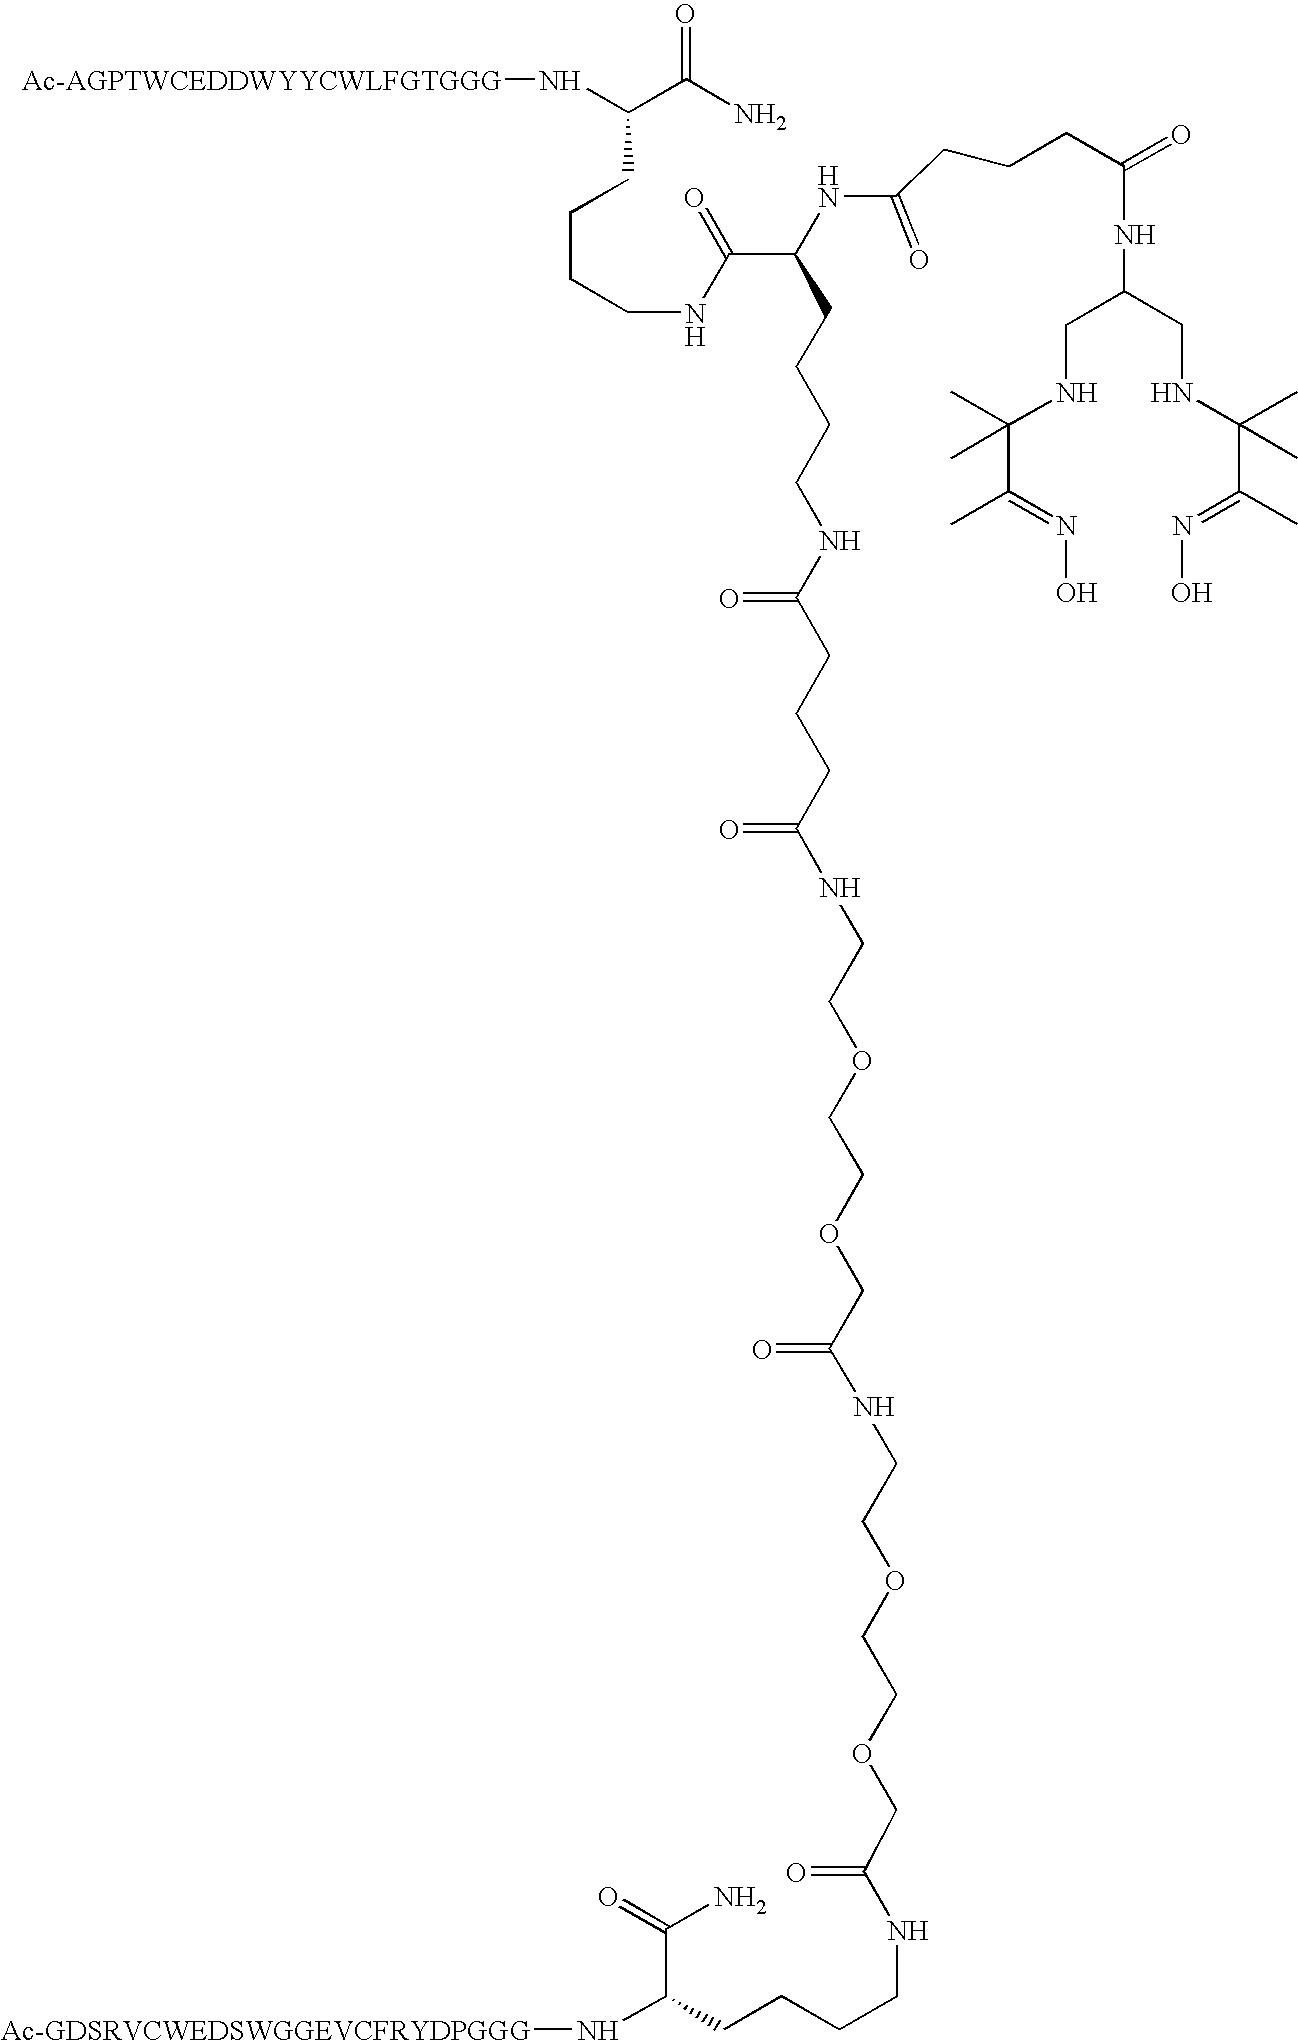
N([Ac-AGPTWCEDDWYYCWLFGTGGG])C(C(N)=O)CCCCNC(C(NC(CCCC(=O)NC(CNC(C(C)=NO)(C)C)CNC(C(=NO)C)(C)C)=O)CCCCNC(CCCC(NCCOCCOCC(NCCOCCOCC(NCCCCC(N[Ac-GDSRVCWEDSWGGEVCFRYDPGGG])C(=O)N)=O)=O)=O)=O)=O
